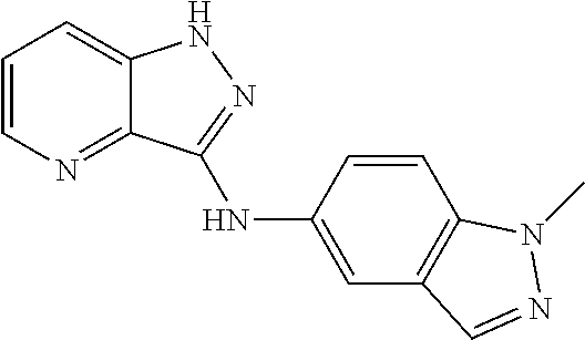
C1=CN=C2C(=C1)NN=C2NC1=CC2=C(C=C1)N(C)N=C2
